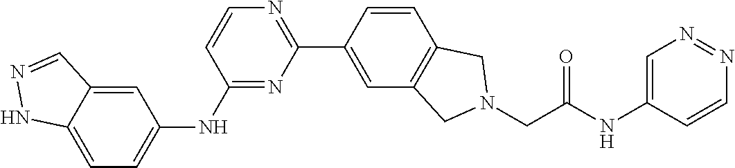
C1(NC2=CC=C3C(=C2)C=NN3)=NC(C2=CC3=C(C=C2)CN(CC(NC2=CN=NC=C2)=O)C3)=NC=C1
